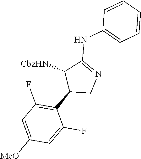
C1(C2CN=C(NC3=CC=CC=C3)C2[CbzHN])=C(F)C=C([MeO])C=C1F
